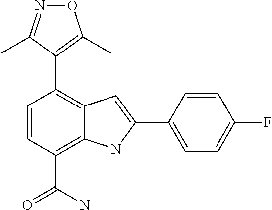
C1(C2=C(C)ON=C2C)=C2C(=C(C(N)=O)C=C1)NC(C1=CC=C(F)C=C1)=C2
